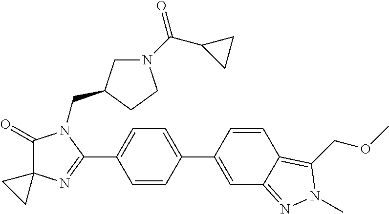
C1(=O)C2(N=C(C3=CC=C(C4=CC5=NN(C)C(COC)=C5C=C4)C=C3)N1CC1CN(C(C3CC3)=O)CC1)CC2
